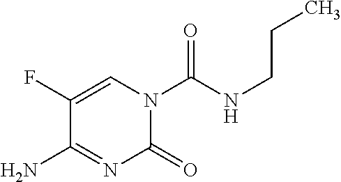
C1=C(F)C(N)=NC(=O)N1C(NCCC)=O
